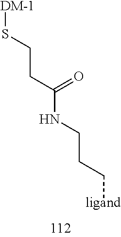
[DM-1]SCCC(NCCC[ligand])=O
